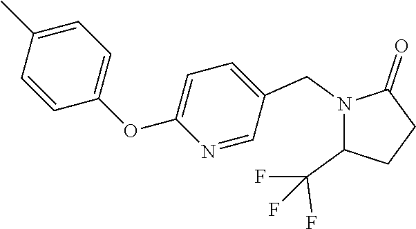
N1(CC2=CC=C(OC3=CC=C(C)C=C3)N=C2)C(C(F)(F)F)CCC1=O
